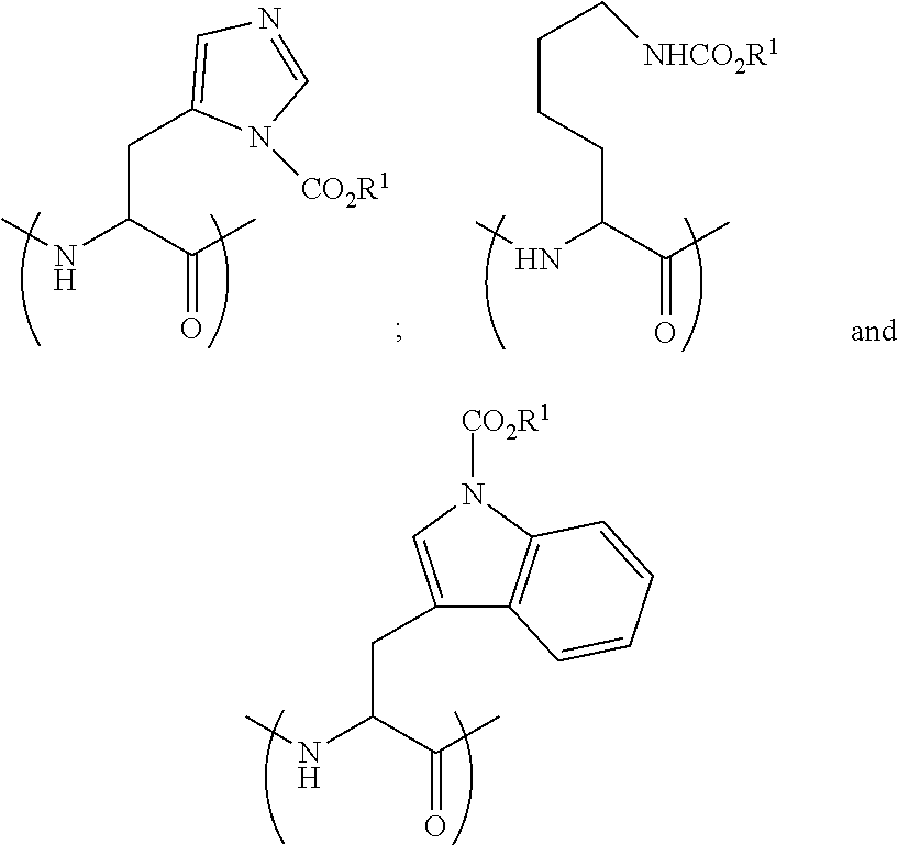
C(C(C(C)=O)NC)C1=CN([CO2R1])C2=C1C=CC=C2.C(C(C(C)=O)NC)CCC[NHCO2R1].C(C(C(C)=O)NC)C1=CN=CN1[CO2R1]
